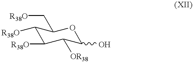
C1([R38O])C([R38O])C([OR38])C(O)OC1C[R38O]
